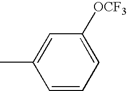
CC1=CC([OCF3])=CC=C1
